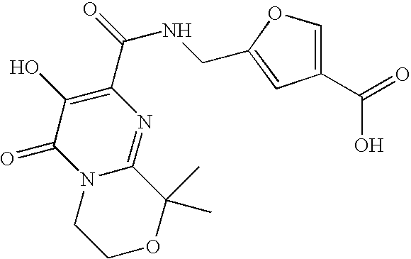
C1OC(C)(C)C2=NC(C(NCC3=CC(C(=O)O)=CO3)=O)=C(O)C(=O)N2C1
